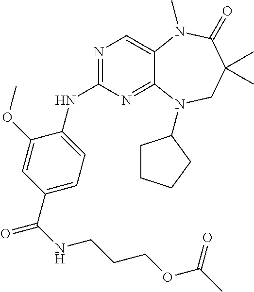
N1=C(NC2=CC=C(C(=O)NCCCOC(C)=O)C=C2OC)N=C2C(=C1)N(C)C(=O)C(C)(C)CN2C1CCCC1
